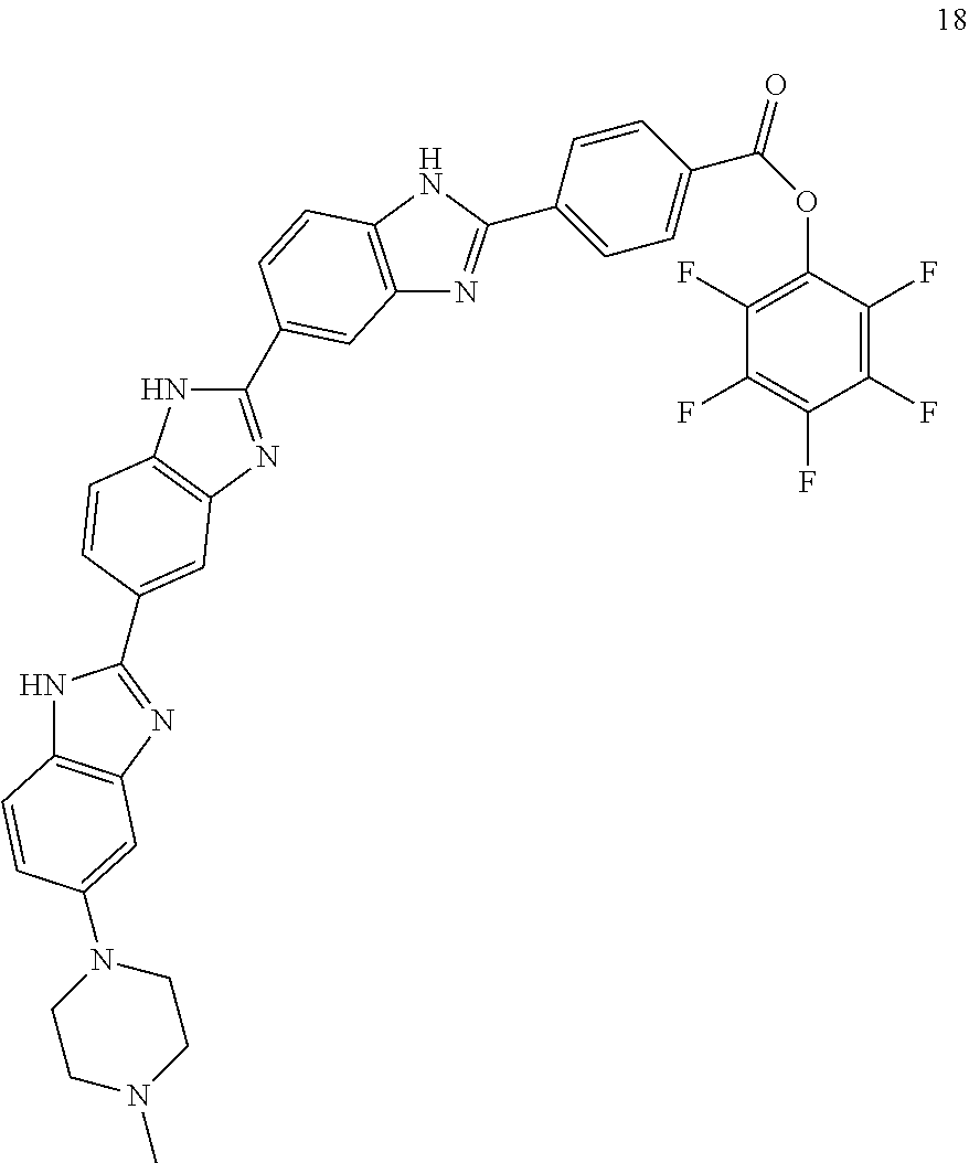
C1=CC(C2=NC3=C(N2)C=CC(C2=NC4=C(N2)C=CC(C2=NC5=C(N2)C=CC(N2CCN(C)CC2)=C5)=C4)=C3)=CC=C1C(OC1=C(F)C(F)=C(F)C(F)=C1F)=O
